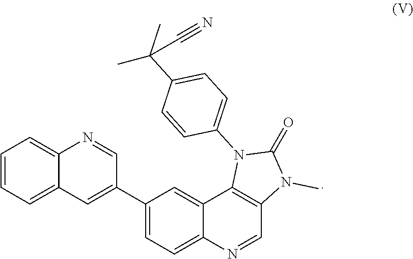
C1=CC=C2C(=C1)N=CC(C1=CC=C3C(=C1)C1=C(C=N3)N(C)C(=O)N1C1=CC=C(C(C)(C#N)C)C=C1)=C2
